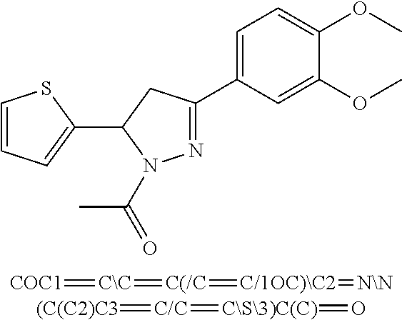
C1=CC=C(C2N(C(=O)C)N=C(C3=CC=C(OC)C(OC)=C3)C2)S1.[COC1]=[C\C]=[C(/C]=[C/1OC)\C2]=[N\N].[(C(C2)C3]=[C/C]=[C\S\3)C(C)]=O
